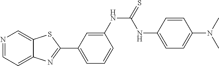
C1=C(NC(=S)NC2=CC=C(N(C)C)C=C2)C=CC=C1C1=NC2=CC=NC=C2S1
